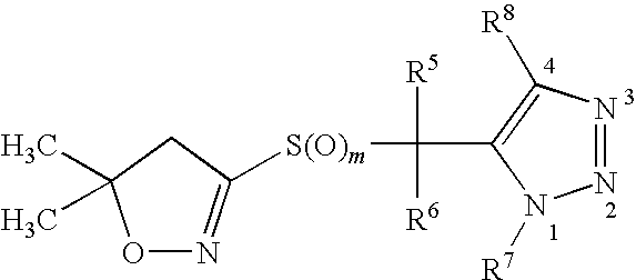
O1N=C([S(O)m]C([R5])([R6])C2=C([R8])N=NN2[R7])CC1(C)C
